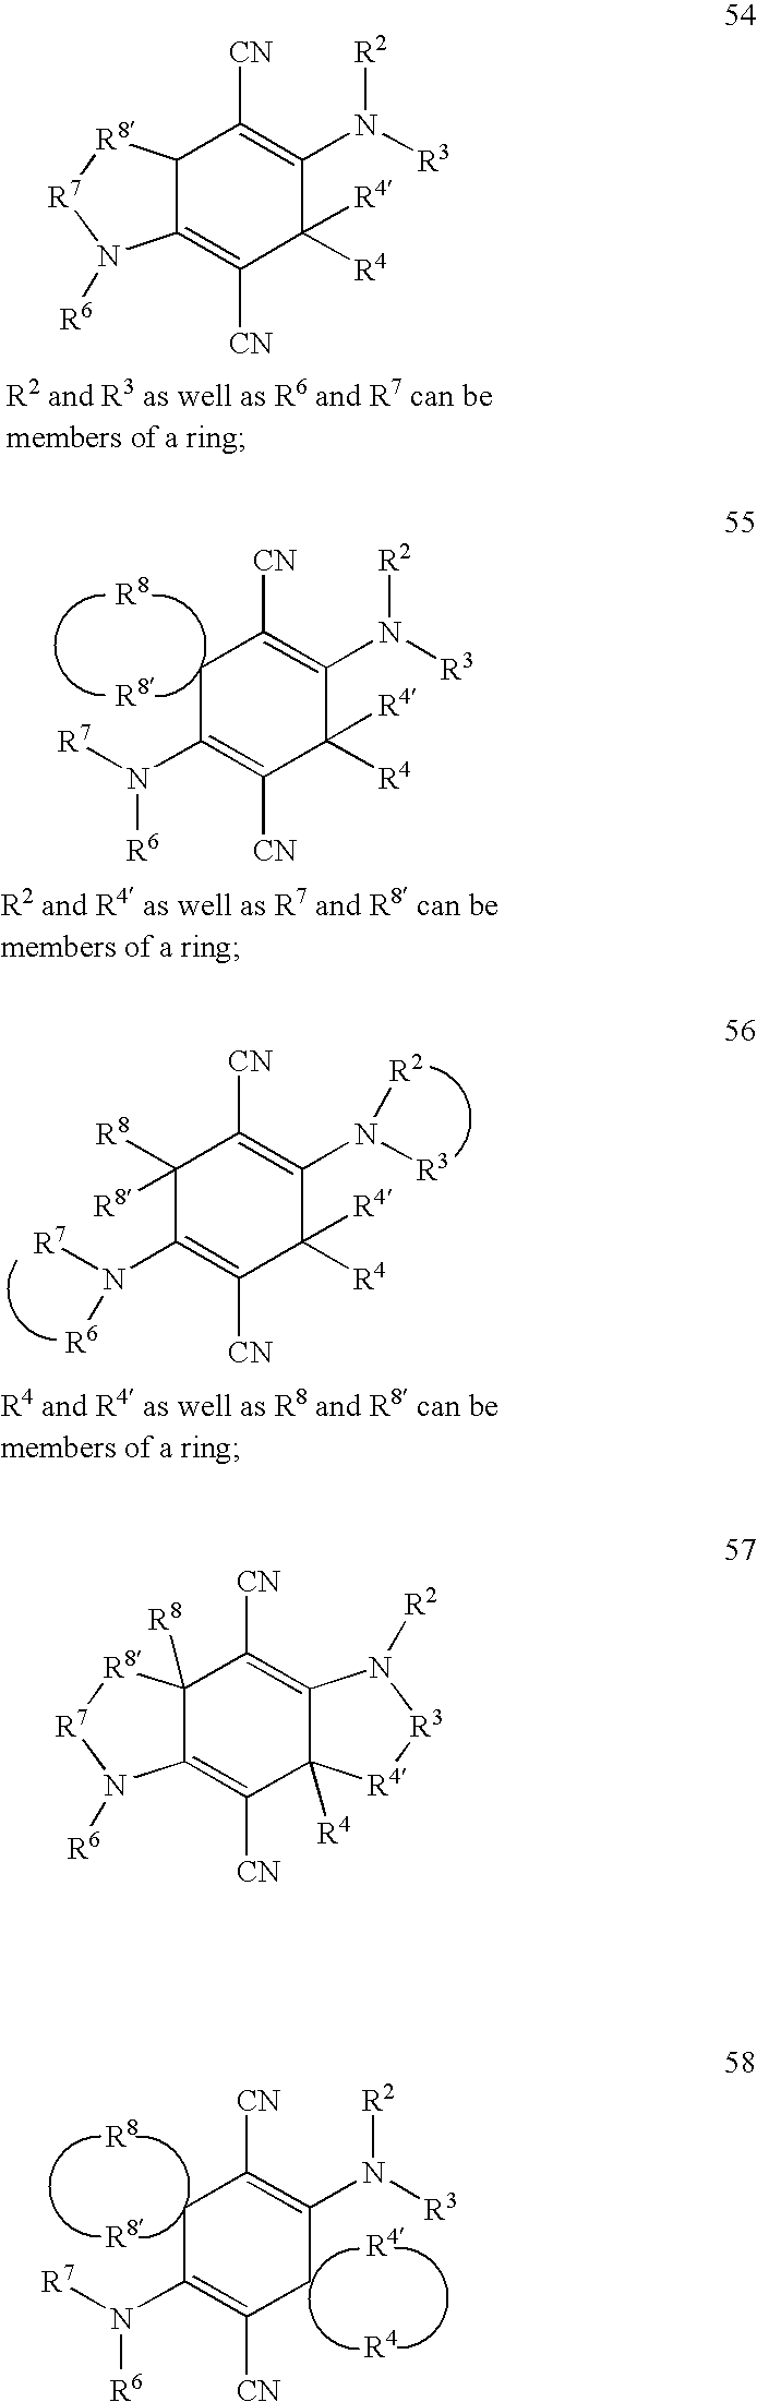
C12C(=C([CN])C([R4])([R4])C(N([R3])[R2])=C1[CN])N([R6])[R7][R8]2.C1C(N([R7])[R6])=C([CN])C([R4])([R4])C(N([R3])[R2])=C1[CN].C1([R8])([R8])C(N([R7])[R6])=C([CN])C([R4])([R4])C(N([R3])[R2])=C1[CN].C1C(N([R7])[R6])=C([CN])CC(N([R3])[R2])=C1[CN].C12([R8])C(=C([CN])C3([R4])C(=C1[CN])N([R2])[R3][R4]3)N([R6])[R7][R8]2
